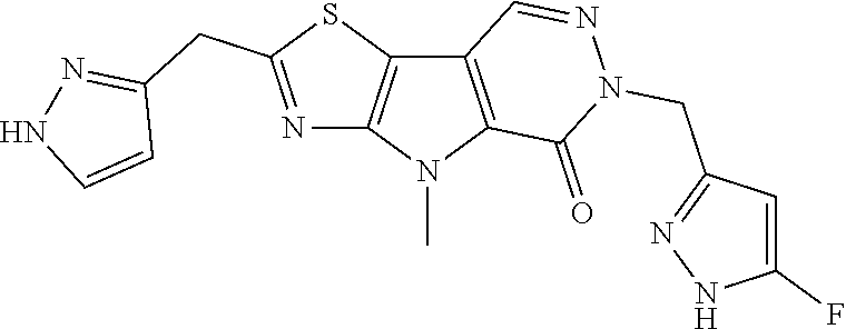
C12=C(N(C)C3=C1C=NN(CC1=NNC(F)=C1)C3=O)N=C(CC1=NNC=C1)S2
